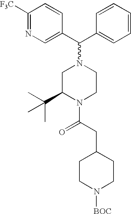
C1=CC(C(C2=CC=CC=C2)N2CC(C(C)(C)C)N(C(CC3CCN([BOC])CC3)=O)CC2)=CN=C1[F3C]
